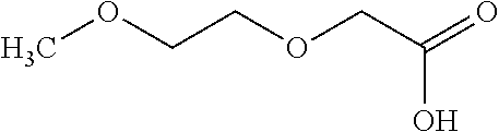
COCCOCC(=O)O
